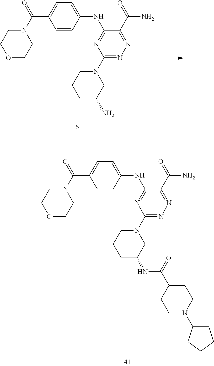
C1=CC(NC2=NC(N3CCCC(N)C3)=NN=C2C(=O)N)=CC=C1C(N1CCOCC1)=O.C1=CC(NC2=NC(N3CCCC(NC(C4CCN(C5CCCC5)CC4)=O)C3)=NN=C2C(=O)N)=CC=C1C(N1CCOCC1)=O
